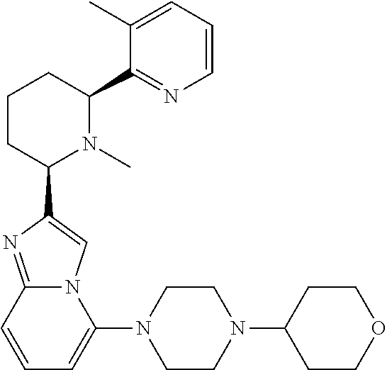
C1CC(C2=CN3C(=N2)C=CC=C3N2CCN(C3CCOCC3)CC2)N(C)C(C2=NC=CC=C2C)C1
